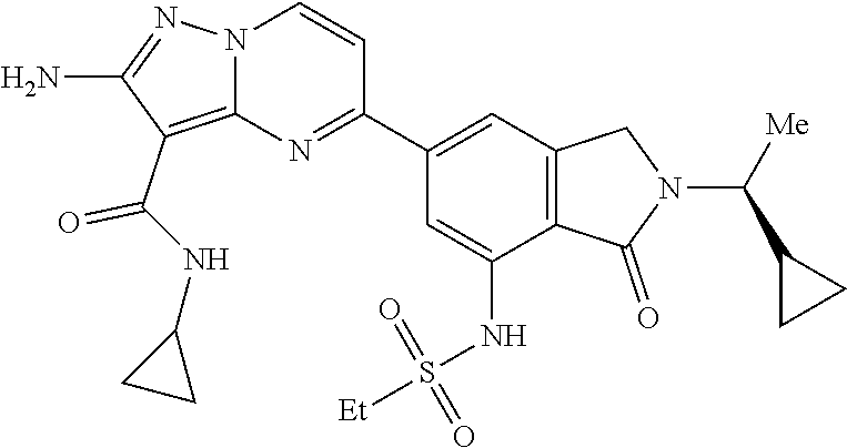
C1(C(NC2CC2)=O)=C2N(N=C1N)C=CC(C1=CC3=C(C(NS(=O)(=O)[Et])=C1)C(=O)N(C(C1CC1)[Me])C3)=N2
